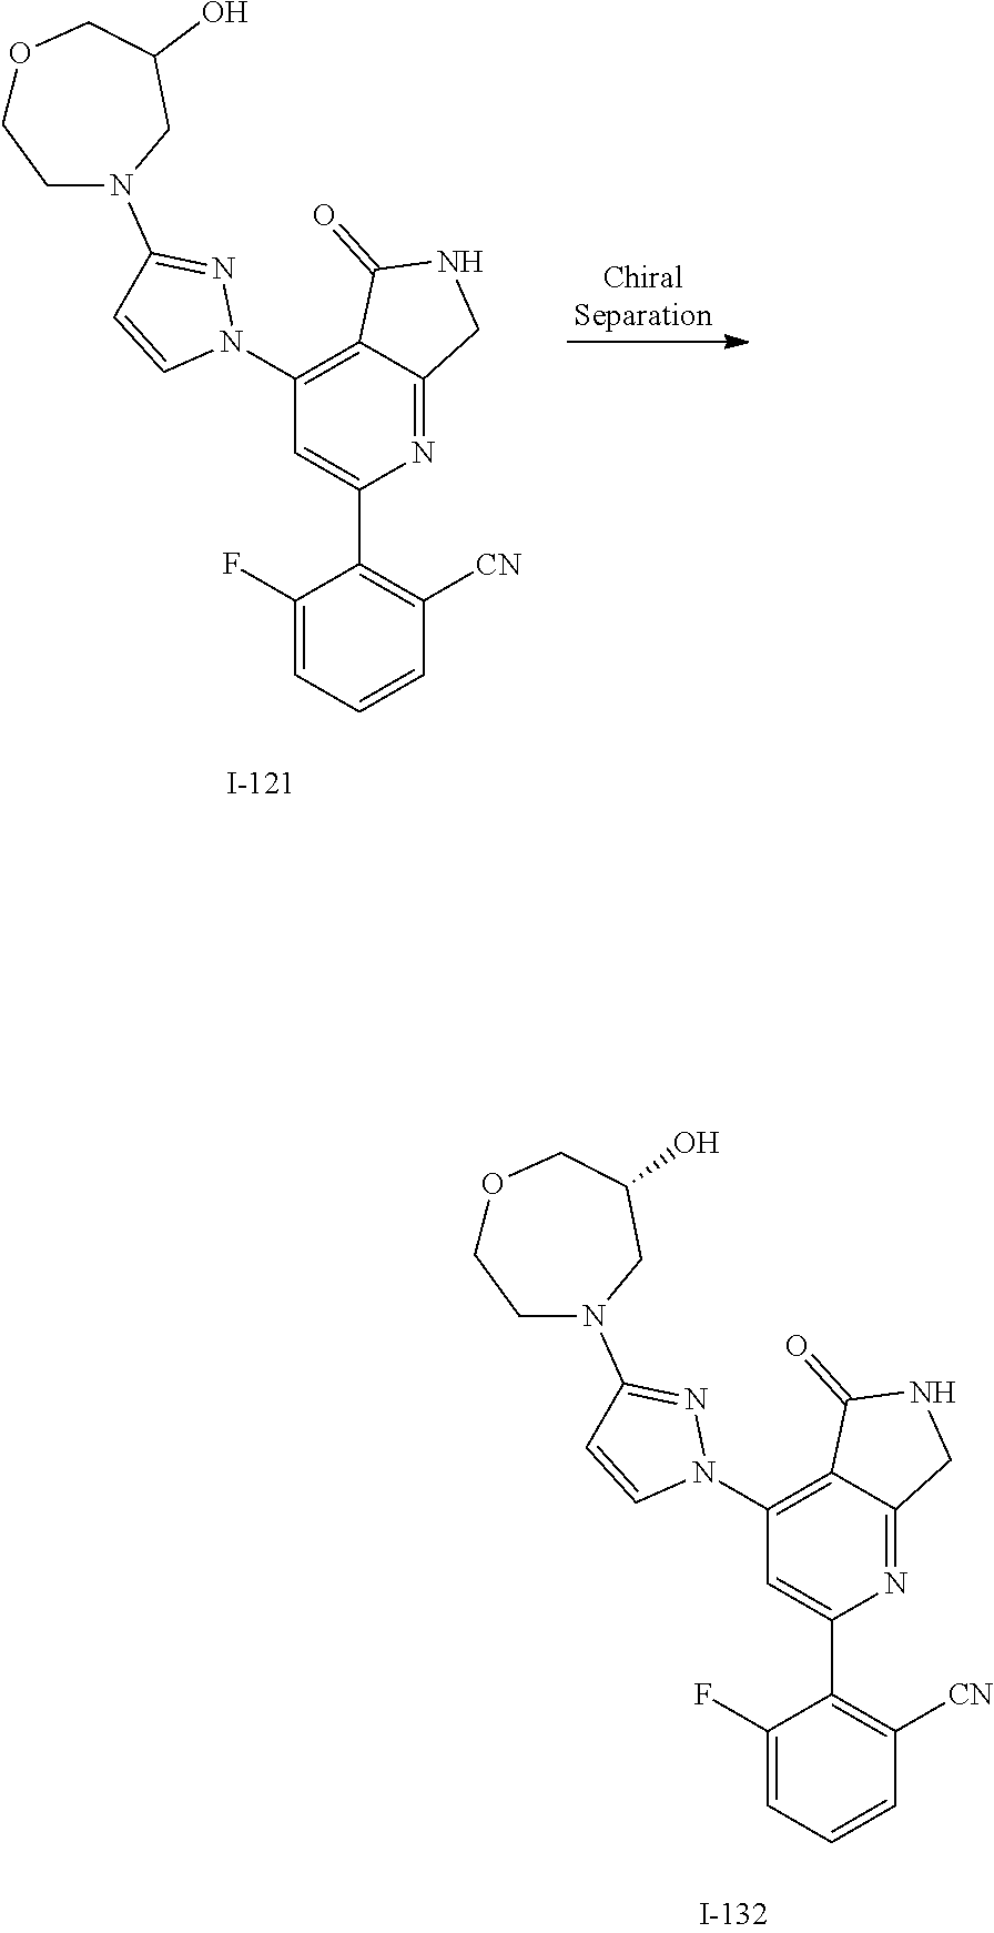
C1(C2=CC(N3N=C(N4CC(O)COCC4)C=C3)=C3C(=N2)CNC3=O)=C([CN])C=CC=C1F.C1(C2=CC(N3N=C(N4CC(O)COCC4)C=C3)=C3C(=N2)CNC3=O)=C([CN])C=CC=C1F
